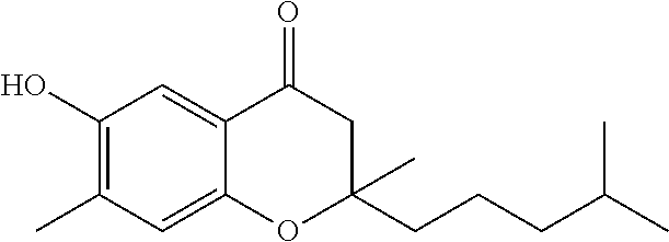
C1(O)=C(C)C=C2C(=C1)C(=O)CC(CCCC(C)C)(C)O2
